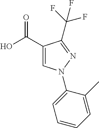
C(F)(F)(F)C1=NN(C2=CC=CC=C2C)C=C1C(O)=O
